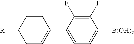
C1(F)=C(F)C(C2=CCC([R])CC2)=CC=C1[B(OH)2]
